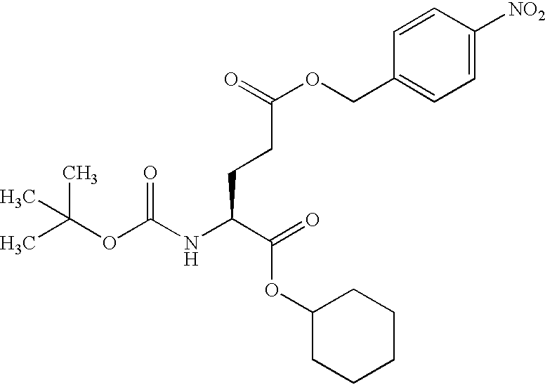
CC(OC(NC(C(=O)OC1CCCCC1)CCC(OCC1=CC=C([NO2])C=C1)=O)=O)(C)C
